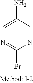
N1=CC(N)=CN=C1Br
